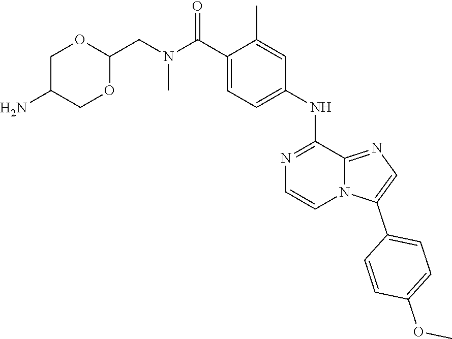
C1=C(C(=O)N(C)CC2OCC(N)CO2)C(C)=CC(NC2=NC=CN3C2=NC=C3C2=CC=C(OC)C=C2)=C1
